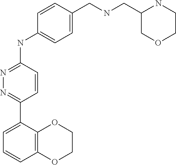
C1=C(C2=NN=C(NC3=CC=C(CNCC4COCCN4)C=C3)C=C2)C2=C(C=C1)OCCO2
